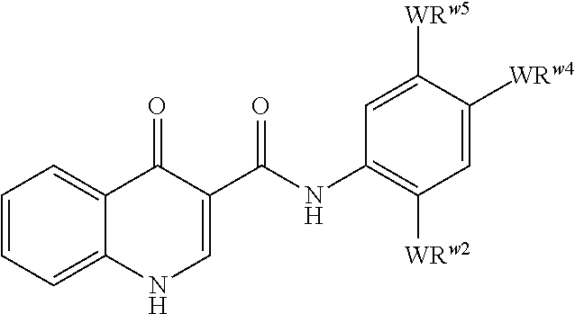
C1=CC=C2C(=C1)C(=O)C(C(NC1=C([WRw2])C=C([WRw4])C([WRw5])=C1)=O)=CN2
